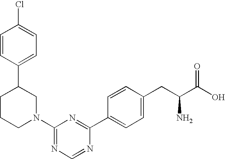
N1=C(N2CC(C3=CC=C(Cl)C=C3)CCC2)N=C(C2=CC=C(CC(C(O)=O)N)C=C2)N=C1
